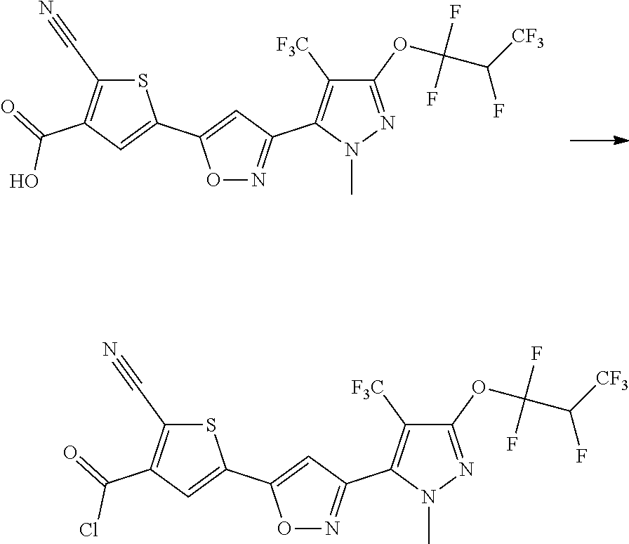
C1(OC(C([CF3])F)(F)F)=NN(C)C(C2=NOC(C3=CC(C(=O)O)=C(C#N)S3)=C2)=C1[F3C].C1(OC(C([CF3])F)(F)F)=NN(C)C(C2=NOC(C3=CC(C(=O)Cl)=C(C#N)S3)=C2)=C1[F3C]
